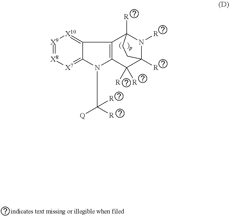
C12=[X10][X9]=[X8][X7]=C1N(C([R])([R])[Q])C1=C2C2([R])N([R])C([R])(C1([R])[R])CC2
